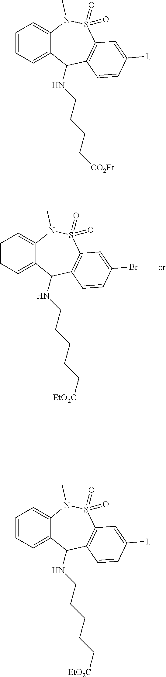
C1=CC=C2C(=C1)N(C)S(=O)(=O)C1=C(C2NCCCCC[EtO2C])C=CC(Br)=C1.C1=CC=C2C(=C1)N(C)S(=O)(=O)C1=C(C2NCCCC[CO2Et])C=CC(I)=C1.C1=CC=C2C(=C1)N(C)S(=O)(=O)C1=C(C2NCCCCC[EtO2C])C=CC(I)=C1
